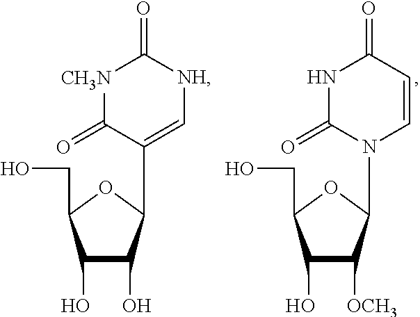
C1(O)C(O)C(C2=C[NH]C(=O)[CH3N]C2=O)OC1CO.C1(O)C([OCH3])C(N2C=CC(=O)NC2=O)OC1CO
